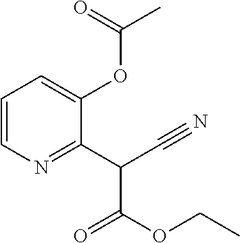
C1=CN=C(C(C#N)C(OCC)=O)C(OC(C)=O)=C1
